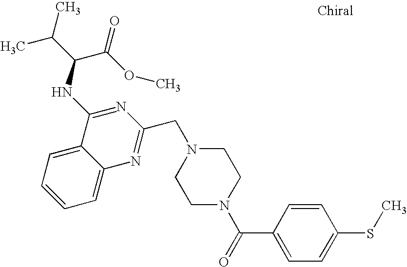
C1=C2C(=CC=C1)C(NC(C(C)C)C(OC)=O)=NC(CN1CCN(C(=O)C3=CC=C(SC)C=C3)CC1)=N2
